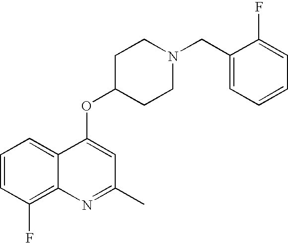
C1=CC(F)=C2C(=C1)C(OC1CCN(CC3=CC=CC=C3F)CC1)=CC(C)=N2
